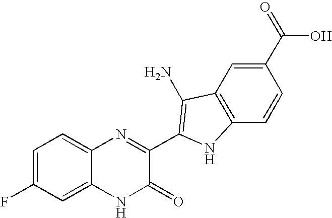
C1=C2C(=CC=C1F)N=C(C1=C(N)C3=C(C=CC(C(=O)O)=C3)N1)C(=O)N2
